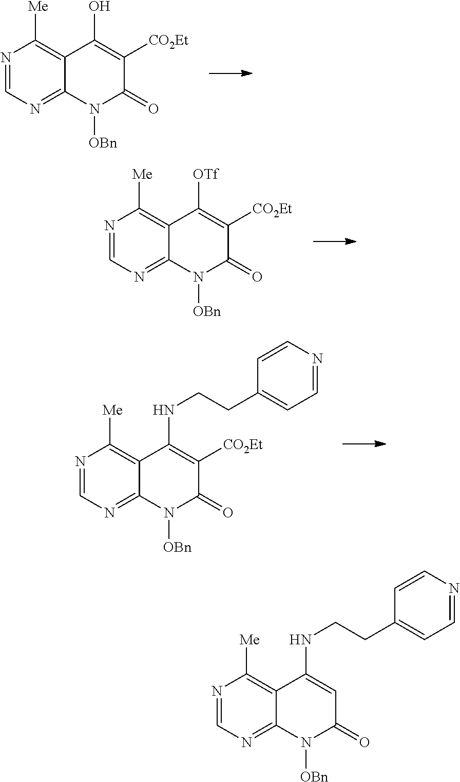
N1=CN=C2C(=C1[Me])C(O)=C([CO2Et])C(=O)N2[OBn].N1=CN=C2C(=C1[Me])C([OTf])=C([CO2Et])C(=O)N2[OBn].N1=CN=C2C(=C1[Me])C(NCCC1=CC=NC=C1)=C([CO2Et])C(=O)N2[OBn].N1=CN=C2C(=C1[Me])C(NCCC1=CC=NC=C1)=CC(=O)N2[OBn]
